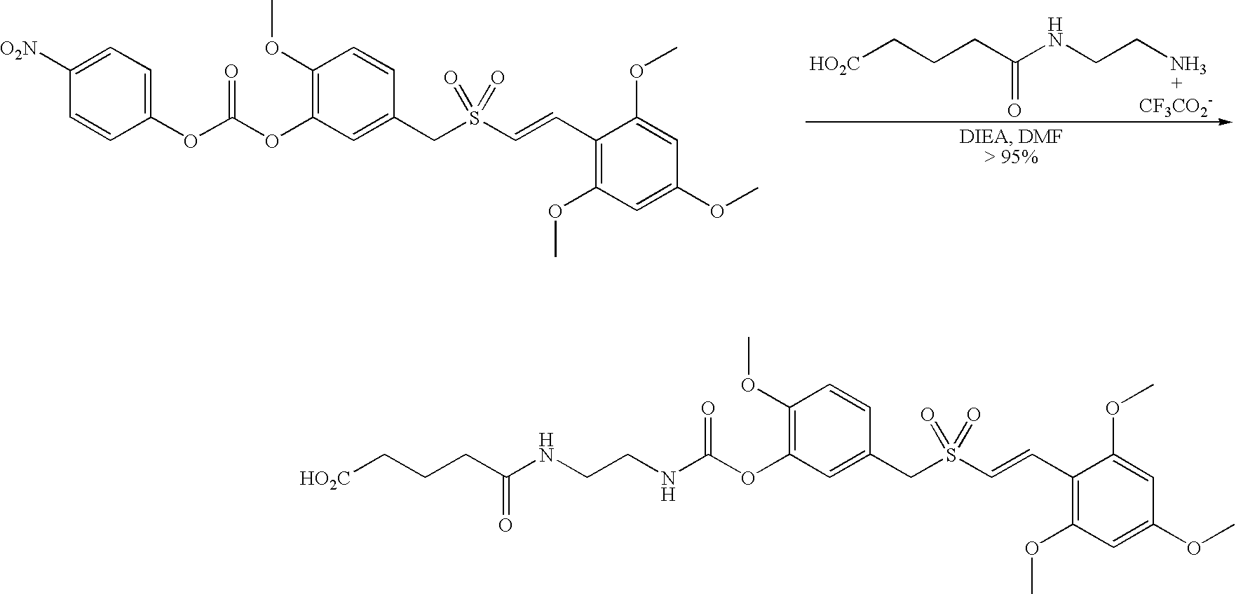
C(NCCN)(CCC[HO2C])=O.[CF3CO2-].C1([O2N])=CC=C(OC(=O)OC2=C(OC)C=CC(CS(C=CC3=C(OC)C=C(OC)C=C3OC)(=O)=O)=C2)C=C1.N(C(=O)OC1=C(OC)C=CC(CS(C=CC2=C(OC)C=C(OC)C=C2OC)(=O)=O)=C1)CCNC(CCC[HO2C])=O
